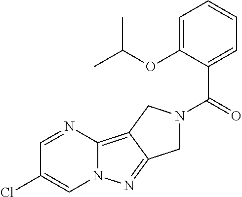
C1=NC2=C3C(=NN2C=C1Cl)CN(C(=O)C1=CC=CC=C1OC(C)C)C3
